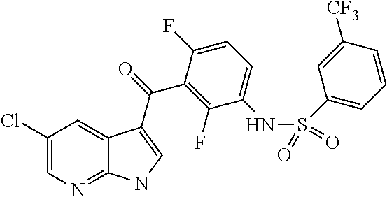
C12=NC=C(Cl)C=C1C(C(=O)C1=C(F)C(NS(C3=CC=CC([CF3])=C3)(=O)=O)=CC=C1F)=CN2
